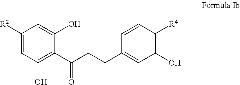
C1([R2])=CC(O)=C(C(=O)CCC2=CC(O)=C([R4])C=C2)C(O)=C1
